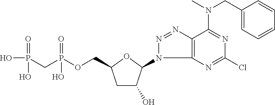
C1C(O)C(N2C3=C(N=N2)C(N(CC2=CC=CC=C2)C)=NC(Cl)=N3)OC1COP(CP(O)(=O)O)(=O)O
